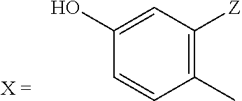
C1(C)=C([Z])C=C(O)C=C1
